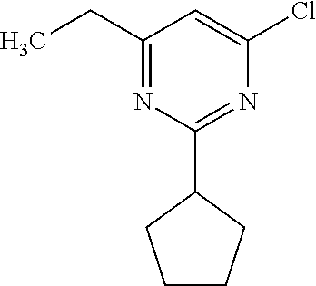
C1CCC(C2=NC(Cl)=CC(CC)=N2)C1
